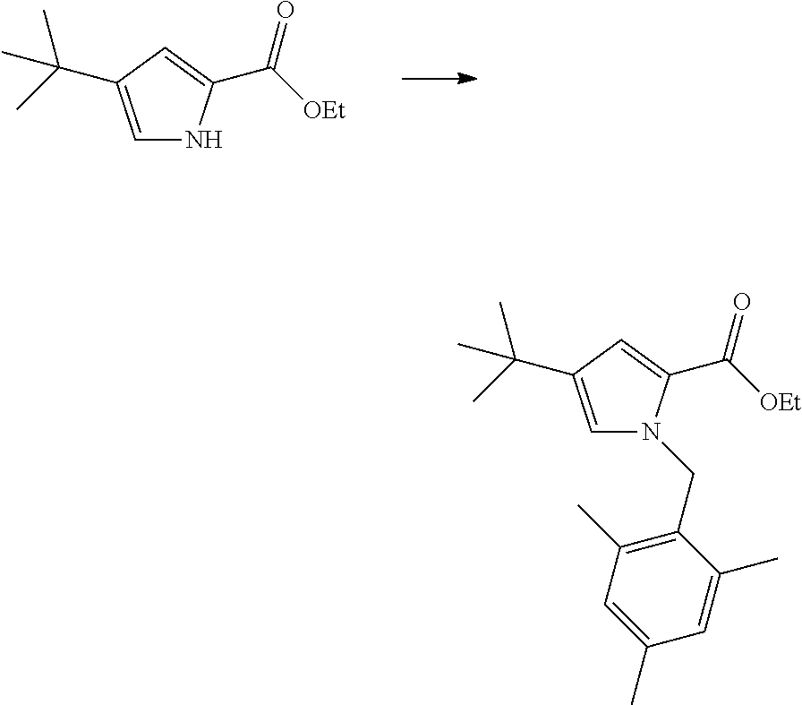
C1=C(C(C)(C)C)C=C(C([OEt])=O)N1.C1=C(C(C)(C)C)C=C(C([OEt])=O)N1CC1=C(C)C=C(C)C=C1C
